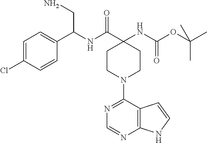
C1=C(Cl)C=CC(C(NC(C2(NC(OC(C)(C)C)=O)CCN(C3=NC=NC4=C3C=CN4)CC2)=O)CN)=C1
